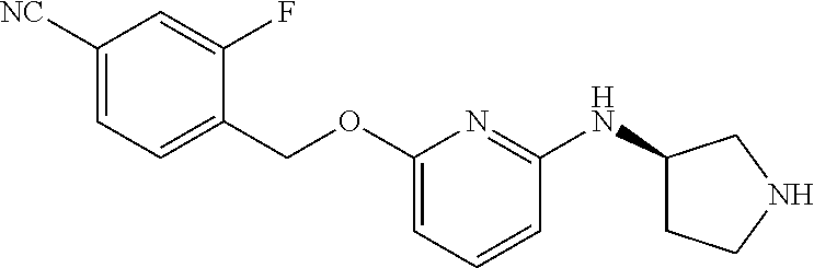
C1([NC])=CC=C(COC2=CC=CC(NC3CCNC3)=N2)C(F)=C1
